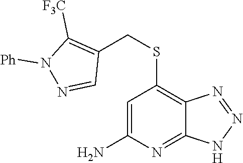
C1=C(N)N=C2C(=C1SCC1=C([F3C])N([Ph])N=C1)N=NN2
